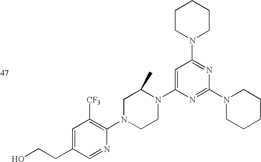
C1=C(CCO)C=NC(N2CCN(C3=CC(N4CCCCC4)=NC(N4CCCCC4)=N3)C(C)C2)=C1[CF3]
